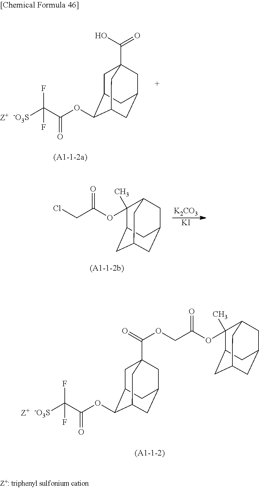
FC(C(OC1C2CC3(C(O)=O)CC(CC1C3)C2)=O)([-O3S])F.C1(C)(OC(CCl)=O)C2CC3CC(CC1C3)C2.[K2CO3].[KI].FC(C(OC1C2CC3(C(=O)OCC(OC4(C)C5CC6CC(CC4C6)C5)=O)CC(CC1C3)C2)=O)([-O3S])F
